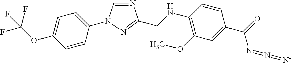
N1=CN(C2=CC=C(OC(F)(F)F)C=C2)N=C1CNC1=C(OC)C=C(C(N=[N+]=[N-])=O)C=C1
